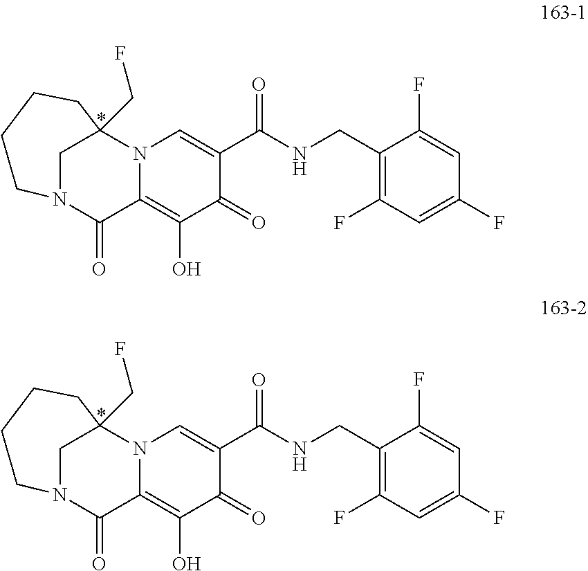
C1(F)=CC(F)=CC(F)=C1CNC(C1=CN2C(=C(O)C1=O)C(=O)N1CC2(CF)CCCC1)=O.C1(F)=CC(F)=CC(F)=C1CNC(C1=CN2C(=C(O)C1=O)C(=O)N1CC2(CF)CCCC1)=O
